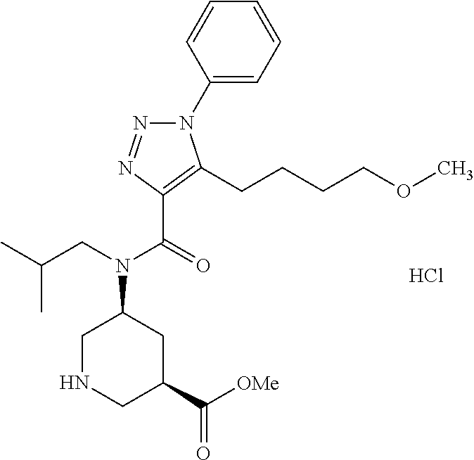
C1(N2N=NC(C(=O)N(CC(C)C)C3CNCC(C(=O)[OMe])C3)=C2CCCCOC)=CC=CC=C1.Cl
